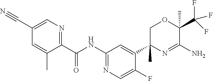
C1(C#N)=CN=C(C(NC2=NC=C(F)C(C3(C)N=C(N)C(C(F)(F)F)(C)OC3)=C2)=O)C(C)=C1
